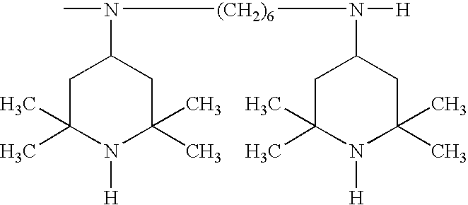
CN(C1CC(C)(C)N([H])C(C)(C)C1)[(CH2)6]N(C1CC(C)(C)N([H])C(C)(C)C1)[H]
